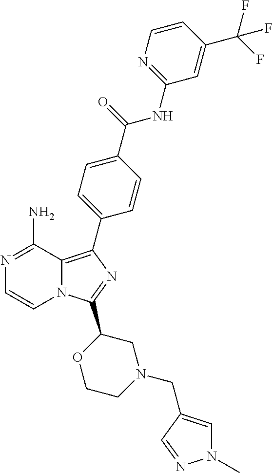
N1=C(N)C2=C(C3=CC=C(C(=O)NC4=NC=CC(C(F)(F)F)=C4)C=C3)N=C(C3OCCN(CC4=CN(C)N=C4)C3)N2C=C1
